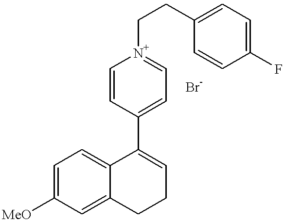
C1=C([MeO])C=C2C(=C1)C(C1=CC=[N+](CCC3=CC=C(F)C=C3)C=C1)=CCC2
